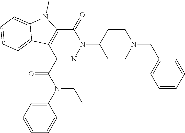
C1(=O)C2=C(C(C(N(CC)C3=CC=CC=C3)=O)=NN1C1CCN(CC3=CC=CC=C3)CC1)C1=CC=CC=C1N2C
